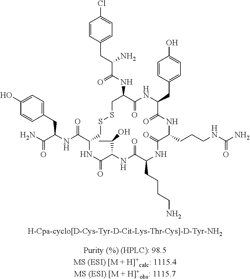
C1=CC(CC(C(NC2C(=O)NC(CC3=CC=C(O)C=C3)C(=O)NC(CCCNC(N)=O)C(=O)NC(CCCCN)C(=O)NC(C(C)O)C(=O)NC(C(NC(C(N)=O)CC3=CC=C(O)C=C3)=O)CSSC2)=O)N)=CC=C1Cl
